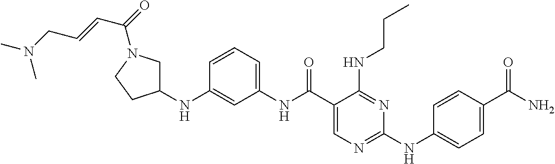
C1(NC2CN(C(=O)C=CCN(C)C)CC2)=CC(NC(C2=CN=C(NC3=CC=C(C(N)=O)C=C3)N=C2NCCC)=O)=CC=C1
